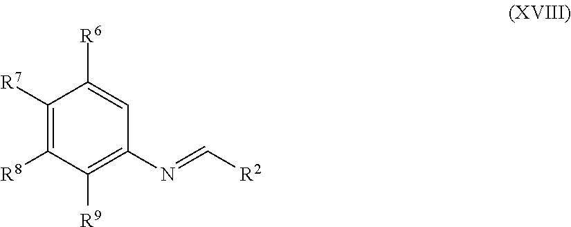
C1([R7])=C([R8])C([R9])=C(N=C[R2])C=C1[R6]
